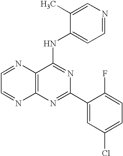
C1=NC2=C(N=C1)N=C(C1=CC(Cl)=CC=C1F)N=C2NC1=CC=NC=C1C
